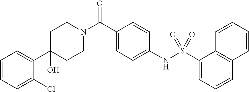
C1(O)(C2=CC=CC=C2Cl)CCN(C(C2=CC=C(NS(C3=CC=CC4=C3C=CC=C4)(=O)=O)C=C2)=O)CC1
